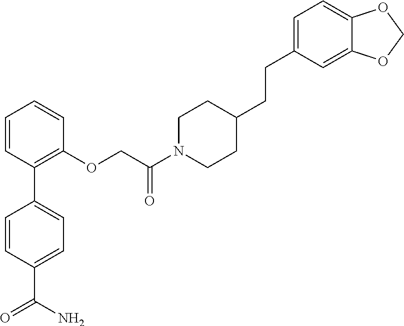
C1=CC(C(N)=O)=CC=C1C1=C(OCC(N2CCC(CCC3=CC=C4C(=C3)OCO4)CC2)=O)C=CC=C1
